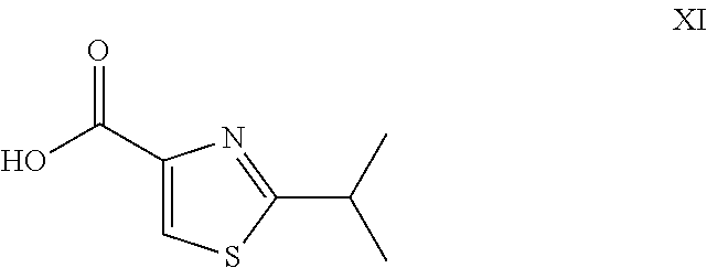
C1(C(O)=O)=CSC(C(C)C)=N1
